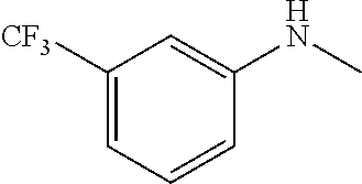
C1([CF3])=CC=CC(NC)=C1
